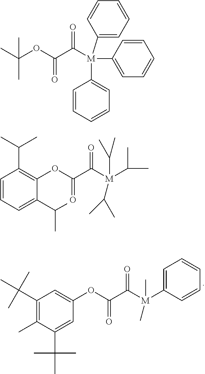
C1(C(C)(C)C)=C(C)C(C(C)(C)C)=CC(OC(C([M](C2=CC=CC=C2)(C)C)=O)=O)=C1.C1(OC(C([M](C(C)C)(C(C)C)C(C)C)=O)=O)=C(C(C)C)C=CC=C1C(C)C.CC(OC(C([M](C1=CC=CC=C1)(C1=CC=CC=C1)C1=CC=CC=C1)=O)=O)(C)C
